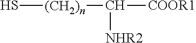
S[(CH2)n]C([NHR2])[COOR1]
